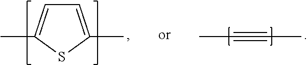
C1=C(C)SC(C)=C1.CC#CC
